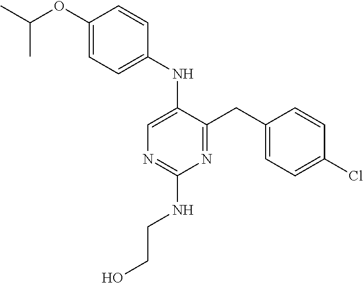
C1(NC2=CN=C(NCCO)N=C2CC2=CC=C(Cl)C=C2)=CC=C(OC(C)C)C=C1
